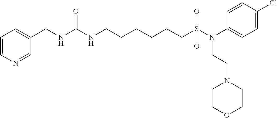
C1(CNC(NCCCCCCS(N(C2=CC=C(Cl)C=C2)CCN2CCOCC2)(=O)=O)=O)=CC=CN=C1
